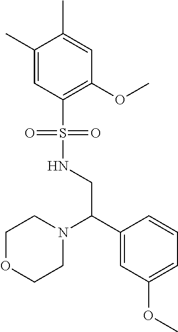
C(NS(C1=C(OC)C=C(C)C(C)=C1)(=O)=O)C(C1=CC(OC)=CC=C1)N1CCOCC1
